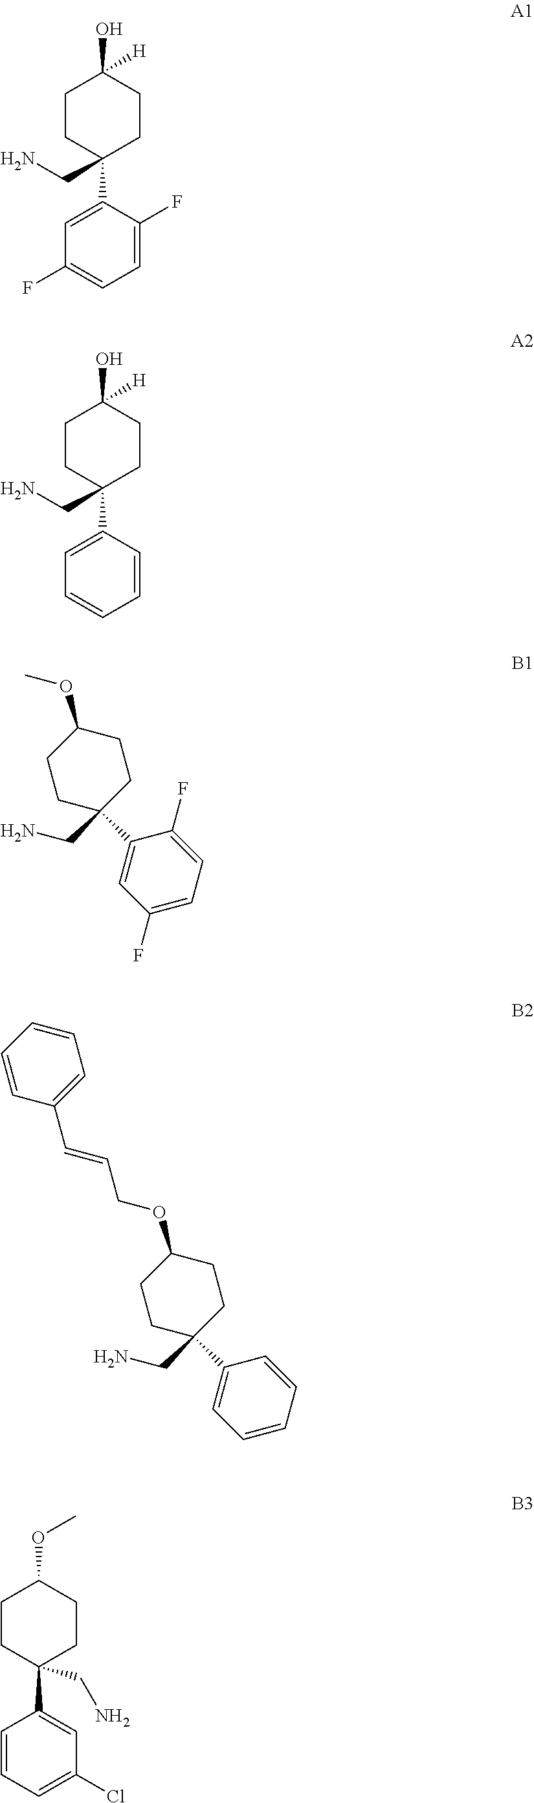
C1CC(CN)(C2=CC(F)=CC=C2F)CCC1(O)[H].C1CC(CN)(C2=CC=CC=C2)CCC1(O)[H].C1CC(CN)(C2=CC(F)=CC=C2F)CCC1OC.C1CC(CN)(C2=CC=CC=C2)CCC1OCC=CC1=CC=CC=C1.C1CC(C2=CC(Cl)=CC=C2)(CN)CCC1OC
